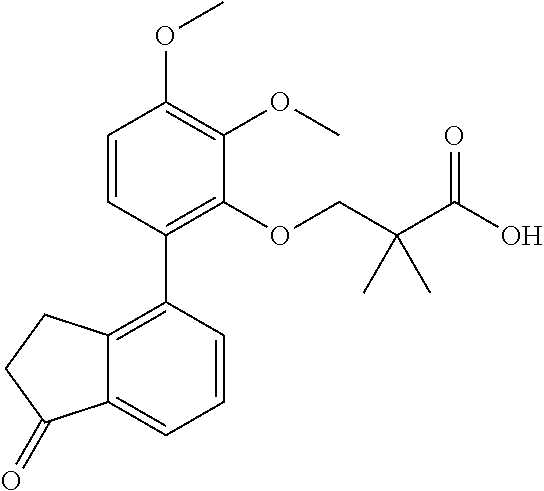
C1=CC(C2=C3C(=CC=C2)C(=O)CC3)=C(OCC(C(O)=O)(C)C)C(OC)=C1OC
